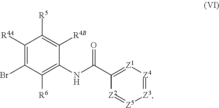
BrC1=C([R4A])C([R5])=C([R4B])C(NC(C2=[Z1][Z4]=[Z3][Z5]=[Z2]2)=O)=C1[R6]
